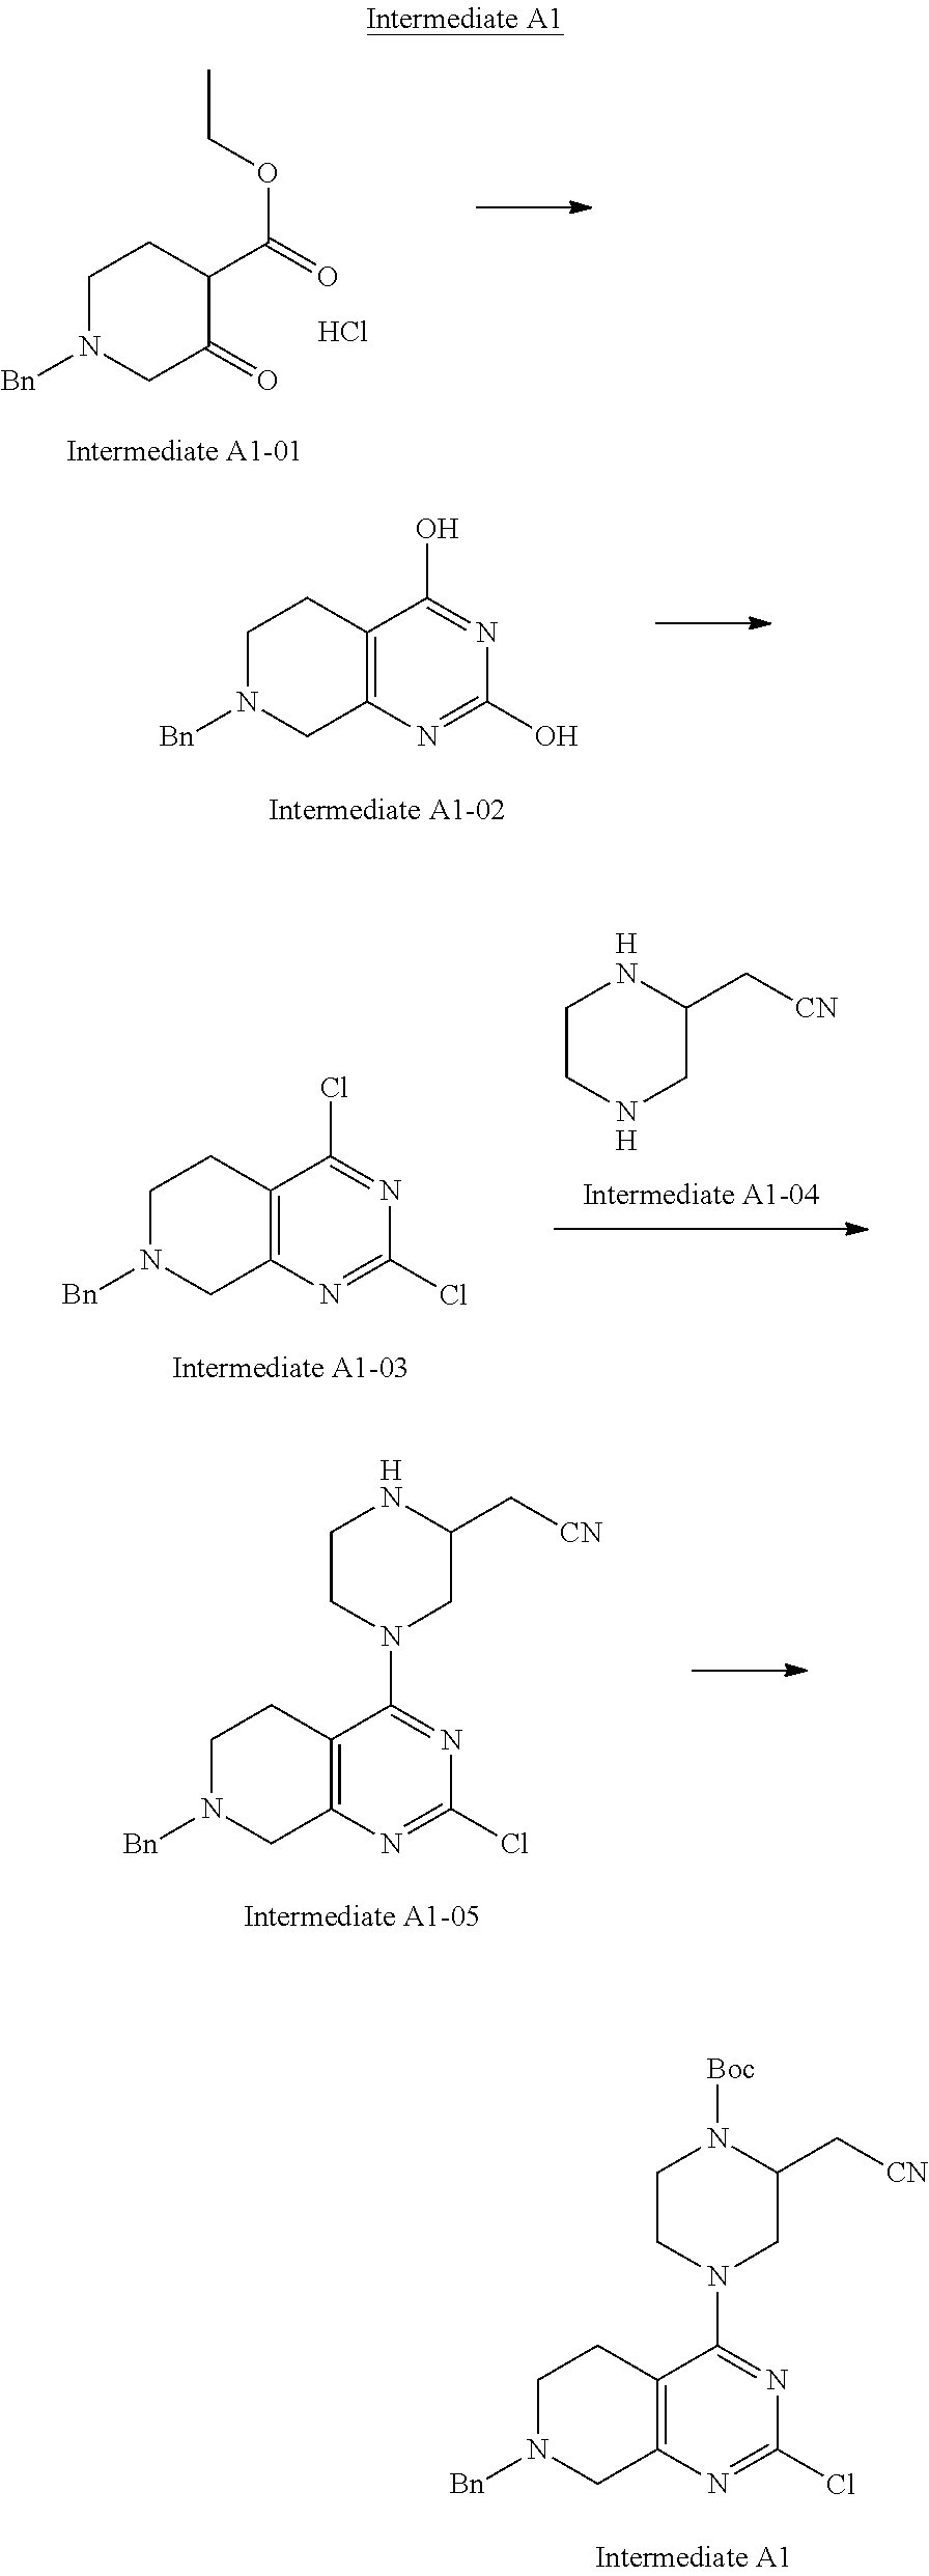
C12=C(N=C(O)N=C1O)CN([Bn])CC2.C1CNCC(C[CN])N1.[H].[H].C12=C(N=C(Cl)N=C1Cl)CN([Bn])CC2.C12=C(N=C(Cl)N=C1N1CC(C[CN])NCC1)CN([Bn])CC2.[H].C12=C(N=C(Cl)N=C1N1CC(C[CN])N([Boc])CC1)CN([Bn])CC2.C1N([Bn])CC(=O)C(C(OCC)=O)C1.Cl
